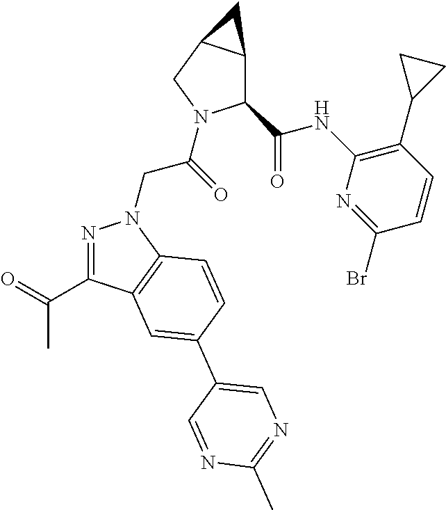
C1(C(NC2=C(C3CC3)C=CC(Br)=N2)=O)C2C(CN1C(CN1N=C(C(=O)C)C3=C1C=CC(C1=CN=C(C)N=C1)=C3)=O)C2
